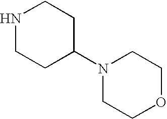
N1CCC(N2CCOCC2)CC1
